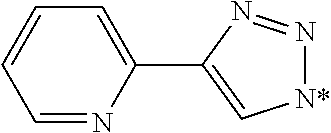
[N*]1N=NC(C2=CC=CC=N2)=C1
